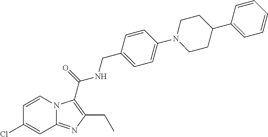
C1=CN2C(=NC(CC)=C2C(=O)NCC2=CC=C(N3CCC(C4=CC=CC=C4)CC3)C=C2)C=C1Cl
